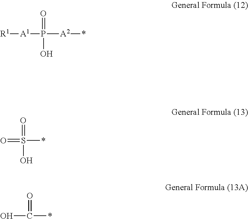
[R1][A1]P([A2]*)(=O)O.O=S(*)(=O)O.OC(*)=O
